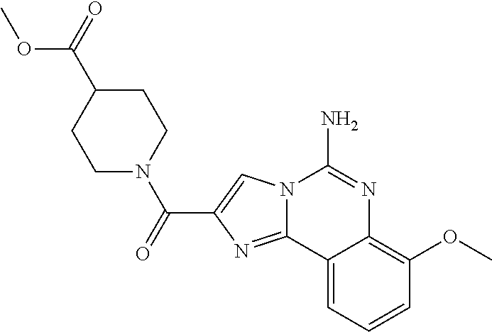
N12C(=NC(C(=O)N3CCC(C(=O)OC)CC3)=C1)C1=CC=CC(OC)=C1N=C2N
